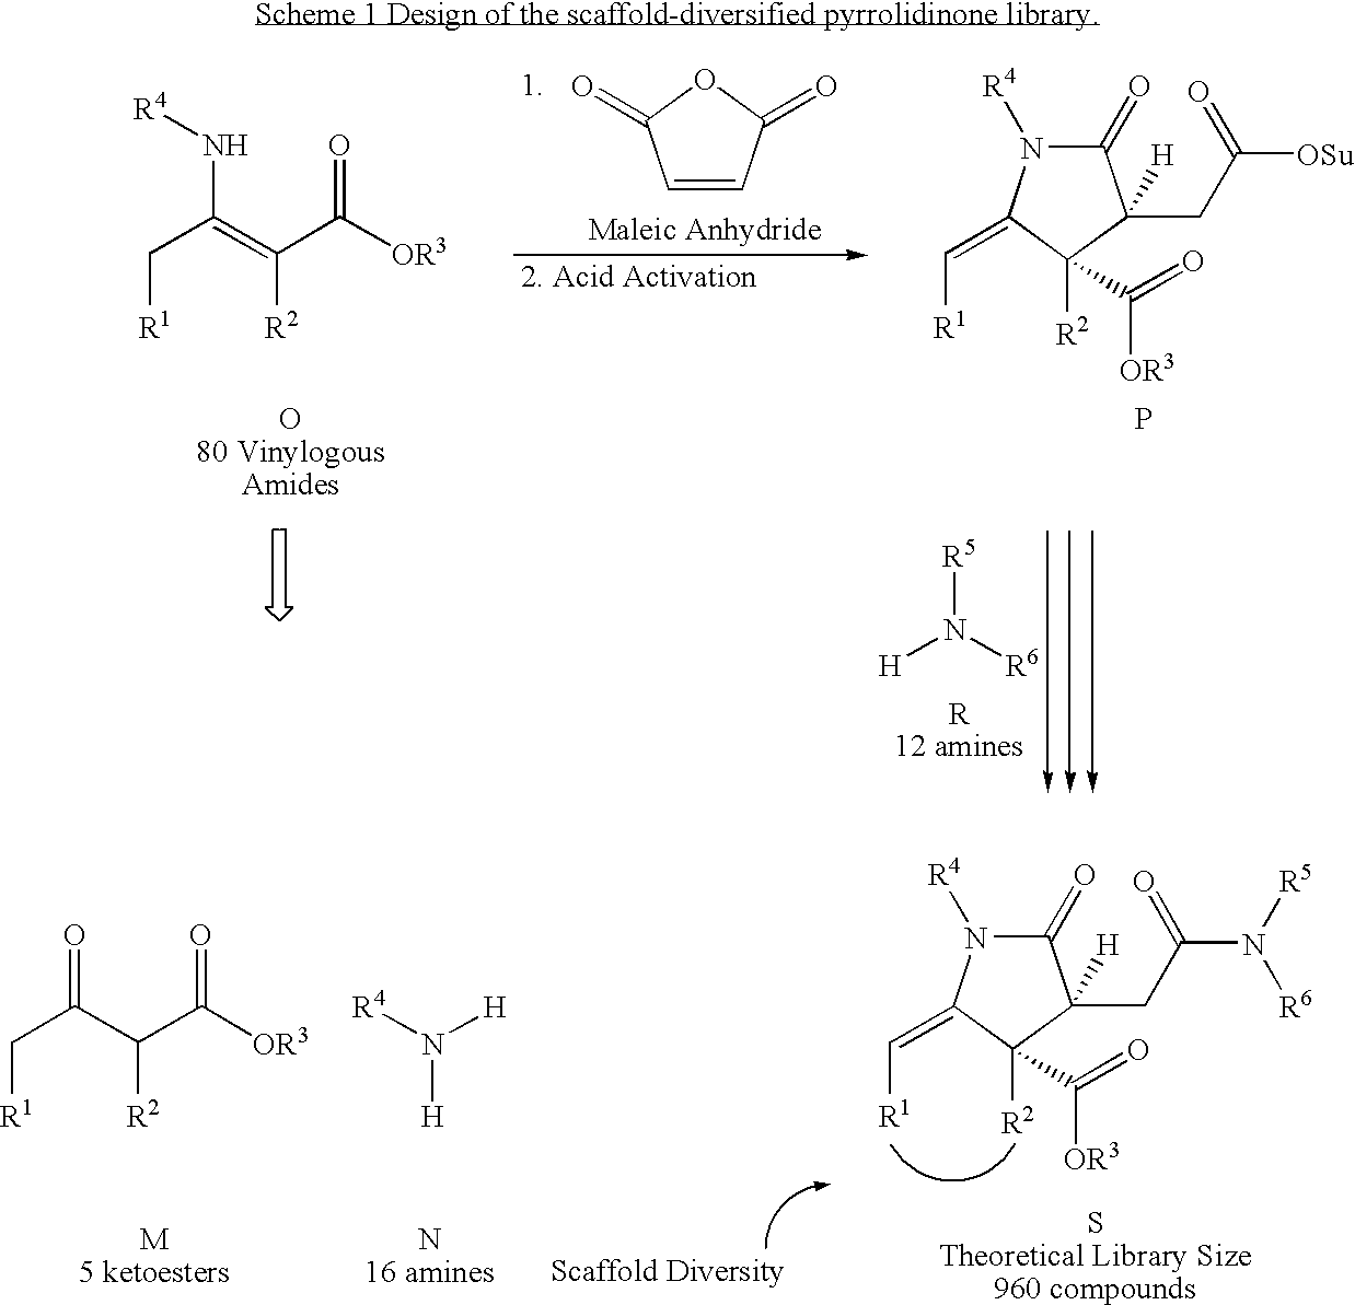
[M5 ketoesters].C([R1])C(C([R2])C(=O)[OR3])=O.[N16 amines].[R4]N([H])[H].[STheoretical Library Size960 compounds].C([R1])=C1N([R4])C(=O)C([H])(CC(=O)N([R6])[R5])C1(C([OR3])=O)[R2].[R4]NC(=C([R2])C([OR3])=O)C[R1].C([R1])=C1N([R4])C(=O)C([H])(CC(=O)[OSu])C1(C([OR3])=O)[R2].P.C1=CC(=O)OC1=O.[H]N([R6])[R5]
